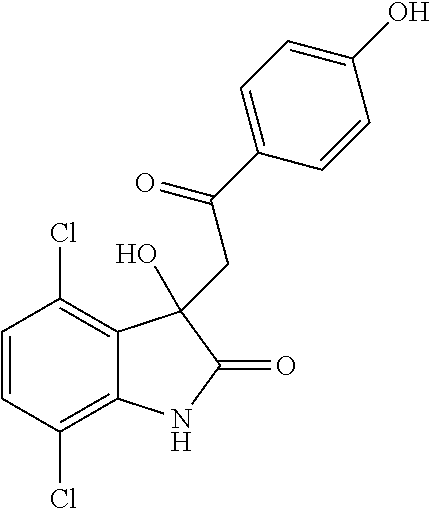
C1=CC(Cl)=C2C(=C1Cl)C(O)(CC(C1=CC=C(O)C=C1)=O)C(=O)N2
